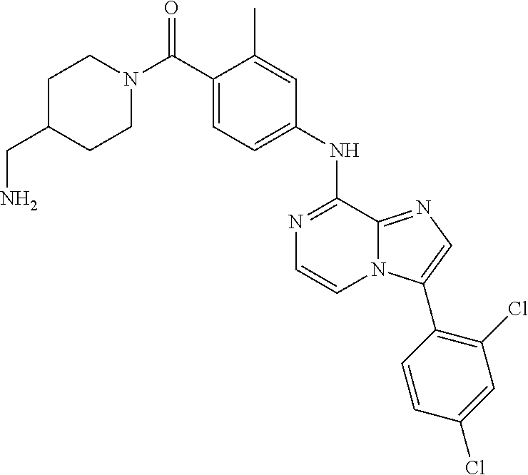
N1(C(C2=CC=C(NC3=NC=CN4C3=NC=C4C3=C(Cl)C=C(Cl)C=C3)C=C2C)=O)CCC(CN)CC1
